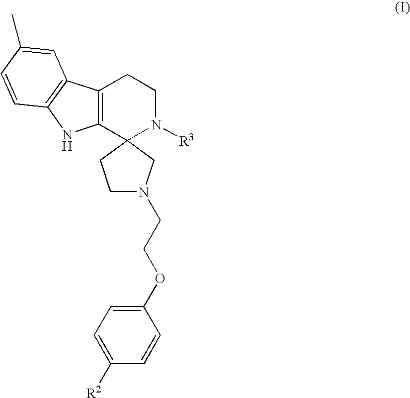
C12=C(C3=C(N1)C=CC(C)=C3)CCN([R3])C21CN(CCOC2=CC=C([R2])C=C2)CC1
